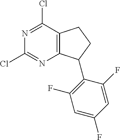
C12=C(C(Cl)=NC(Cl)=N1)CCC2C1=C(F)C=C(F)C=C1F
